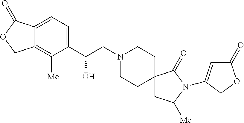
C1(C(O)CN2CCC3(CC2)CC([Me])N(C2=CC(=O)OC2)C3=O)=CC=C2C(=C1[Me])COC2=O
